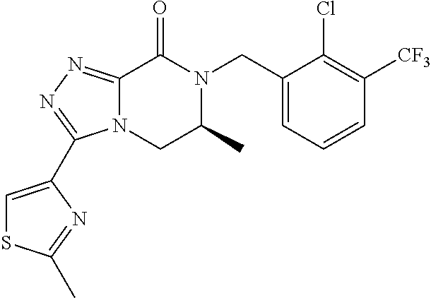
C12=NN=C(C3=CSC(C)=N3)N1CC(C)N(CC1=CC=CC([CF3])=C1Cl)C2=O
